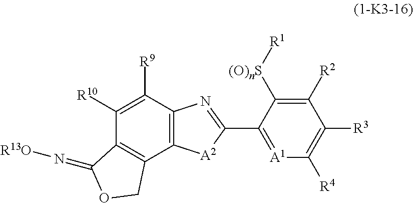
C1([R10])=C([R9])C2=C(C3=C1C(=N[R13O])OC3)[A2]C(C1=[A1]C([R4])=C([R3])C([R2])=C1[(O)nS][R1])=N2
